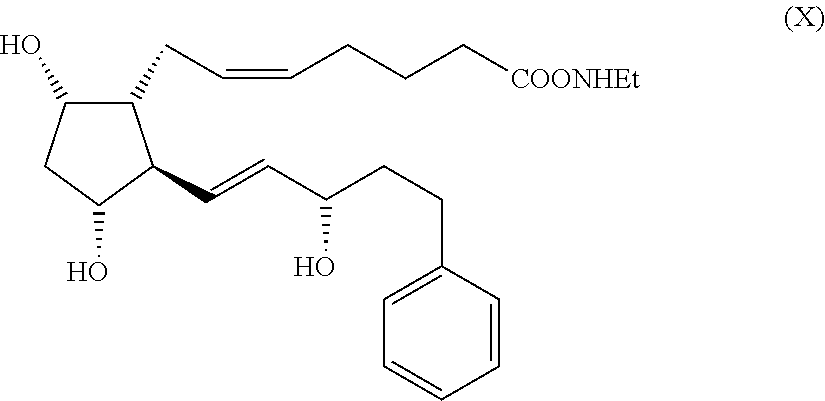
C1(O)C(CC=CCCC[COONHEt])C(C=CC(CCC2=CC=CC=C2)O)C(O)C1
